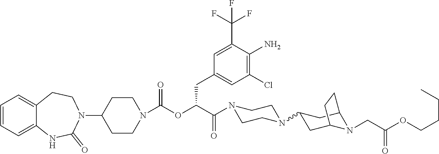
C1=CC=C2C(=C1)CCN(C1CCN(C(OC(C(N3CCN(C4CC5N(CC(OCCCC)=O)C(C4)CC5)CC3)=O)CC3=CC(Cl)=C(N)C(C(F)(F)F)=C3)=O)CC1)C(=O)N2
